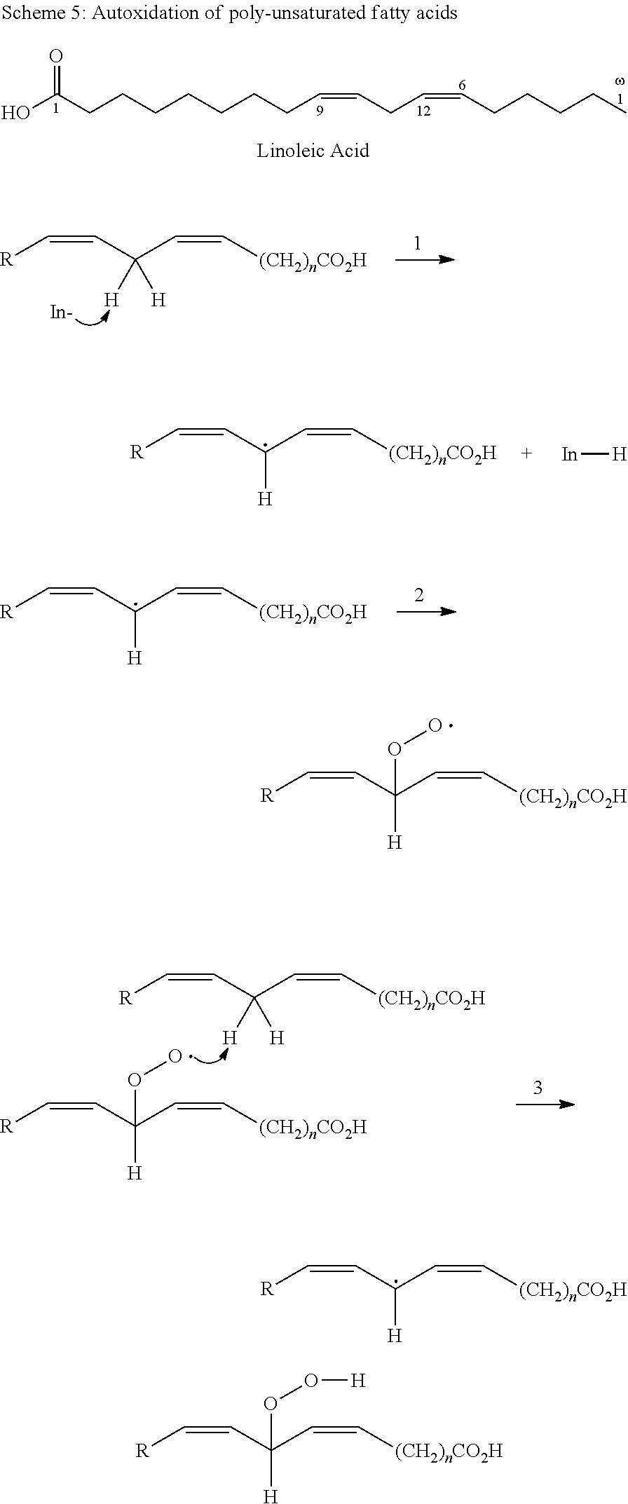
[R]C=CC(C=C[(CH2)nCO2H])([H])OO[H].[R]C=CC(C=C[(CH2)nCO2H])[H].OC(CCCCCCCC=CCC=CCCCCC)=O.[R]C=CC(C=C[(CH2)nCO2H])([H])[H].[In].[R]C=CC(C=C[(CH2)nCO2H])[H].[In][H].[R]C=CC(C=C[(CH2)nCO2H])[H].[R]C=CC(C=C[(CH2)nCO2H])([H])OO.[R]C=CC(C=C[(CH2)nCO2H])([H])[H].[R]C=CC(C=C[(CH2)nCO2H])([H])OO
